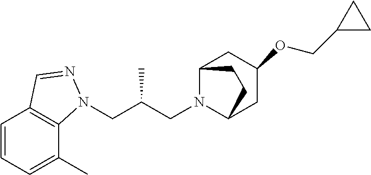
C(C(CN1C2CC(OCC3CC3)CC1CC2)C)N1C2=C(C=CC=C2C)C=N1
